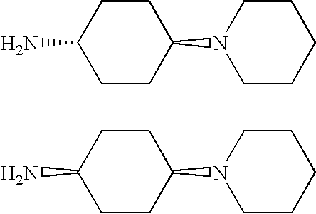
C1CCCCN1C1CCC(N)CC1.C1CCCCN1C1CCC(N)CC1
